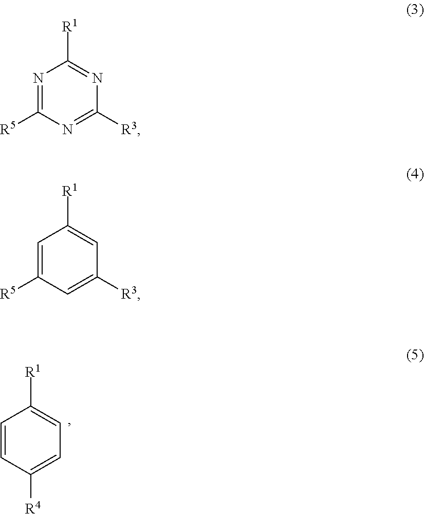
C1=CC([R4])=CC=C1[R1].N1=C([R5])N=C([R3])N=C1[R1].C1=C([R5])C=C([R3])C=C1[R1]
